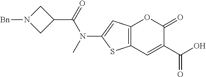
C12=C(C=C(C(=O)O)C(=O)O1)SC(N(C(C1CN([Bn])C1)=O)C)=C2
